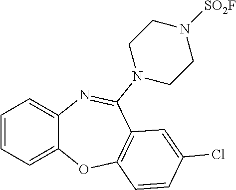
C1=CC=C2C(=C1)N=C(N1CCN([SO2F])CC1)C1=C(O2)C=CC(Cl)=C1
